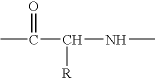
CC(C(NC)[R])=O
